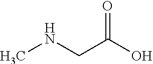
O=C(O)CNC
